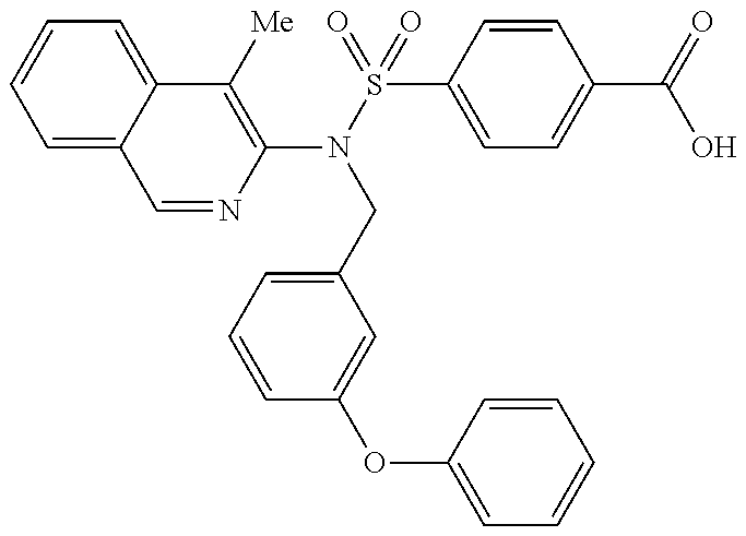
C1=NC(N(S(=O)(=O)C2=CC=C(C(=O)O)C=C2)CC2=CC=CC(OC3=CC=CC=C3)=C2)=C([Me])C2=CC=CC=C12
